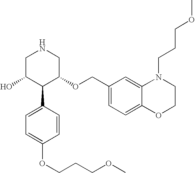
OC1C(C2=CC=C(OCCCOC)C=C2)C(OCC2=CC=C3C(=C2)N(CCCOC)CCO3)CNC1
